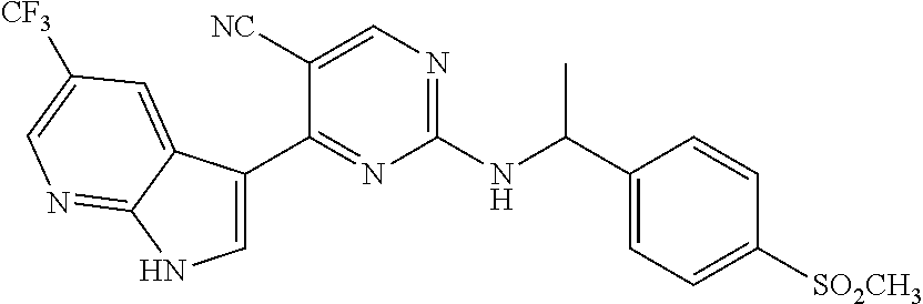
C1=C(C2=NC(NC(C3=CC=C([SO2CH3])C=C3)C)=NC=C2[NC])C2=CC([CF3])=CN=C2N1
